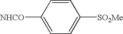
C1=CC([NHCO])=CC=C1[SO2Me]
